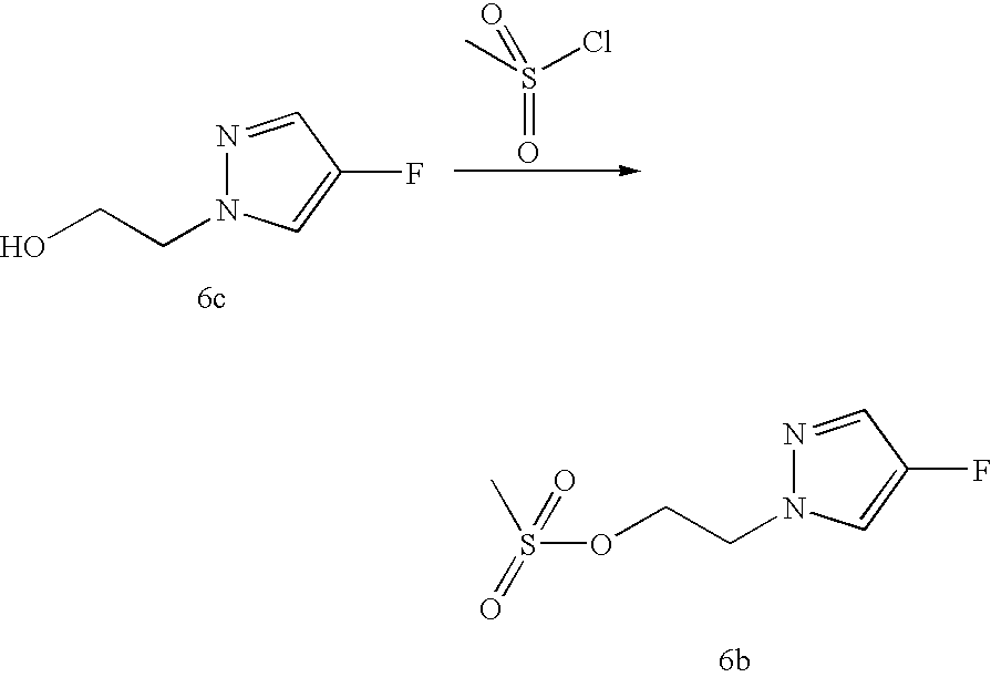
N1=CC(F)=CN1CCO.S(=O)(C)(Cl)=O.N1=CC(F)=CN1CCOS(=O)(C)=O
